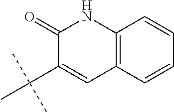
C12=C(C=CC=C1)C=C(C(C)(C)C)C(=O)N2
